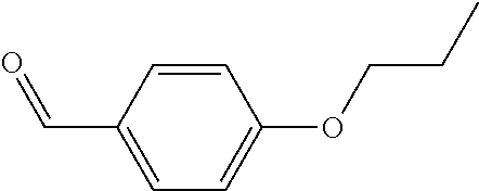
C1=CC(C=O)=CC=C1OCCC
